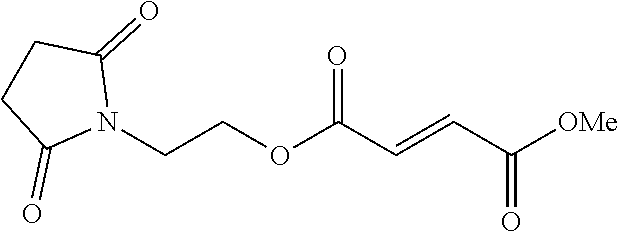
[OMe]C(C=CC(OCCN1C(=O)CCC1=O)=O)=O
